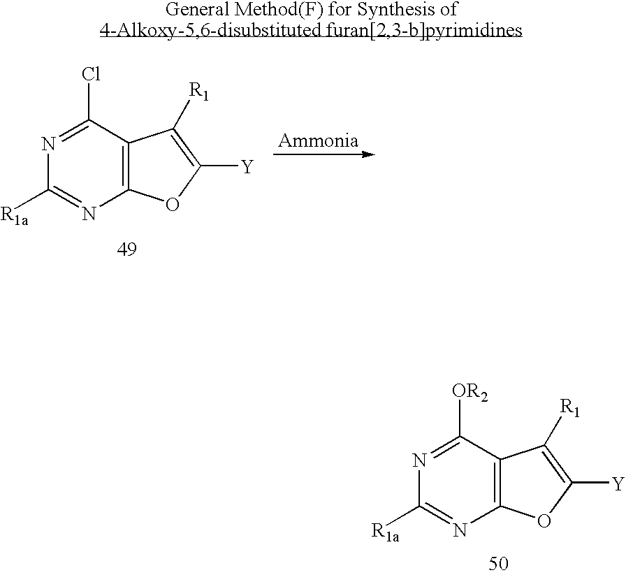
C12=C(C([OR2])=NC([R1a])=N1)C([R1])=C([Y])O2.C12=C(C(Cl)=NC([R1a])=N1)C([R1])=C([Y])O2
